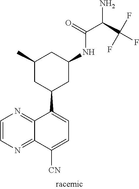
C1=CN=C2C(=N1)C(C1CC(C)CC(NC(C(C(F)(F)F)N)=O)C1)=CC=C2[CN]
